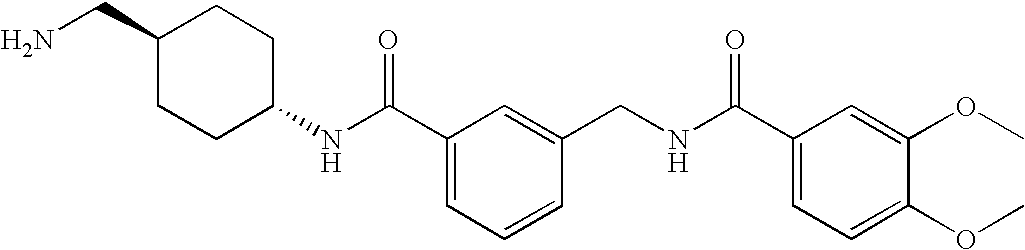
C1(NC(C2=CC=CC(CNC(C3=CC=C(OC)C(OC)=C3)=O)=C2)=O)CCC(CN)CC1
